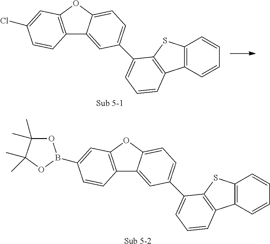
[Sub 5-2].C12=C(OC3=CC=C(C4=CC=CC5=C4SC4=C5C=CC=C4)C=C13)C=C(B1OC(C)(C)C(C)(C)O1)C=C2.[Sub 5-1].C12=C(OC3=CC=C(C4=CC=CC5=C4SC4=C5C=CC=C4)C=C13)C=C(Cl)C=C2
